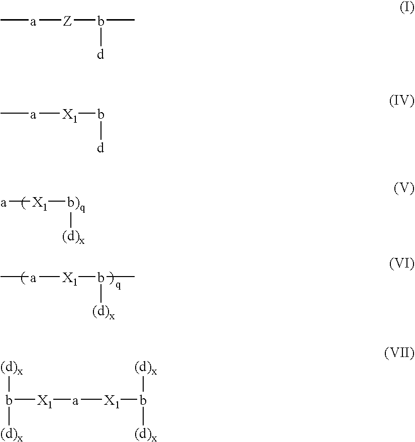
C[a][X1]b([(d)x])C.[a][X1][b)q][(d)x].C[a][Z]b(C)[d].C[a][X1]b[d].[(d)x]b([X1][a][X1]b([(d)x])[(d)x])[(d)x]
